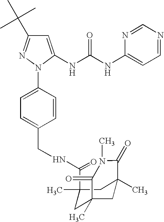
C1=C(NC(NC2=CC=NC=N2)=O)N(C2=CC=C(CNC(C3(C)CC4(C)CC(C)(C3)C(=O)N(C)C4=O)=O)C=C2)N=C1C(C)(C)C
